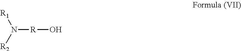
N([R]O)([R2])[R1]
